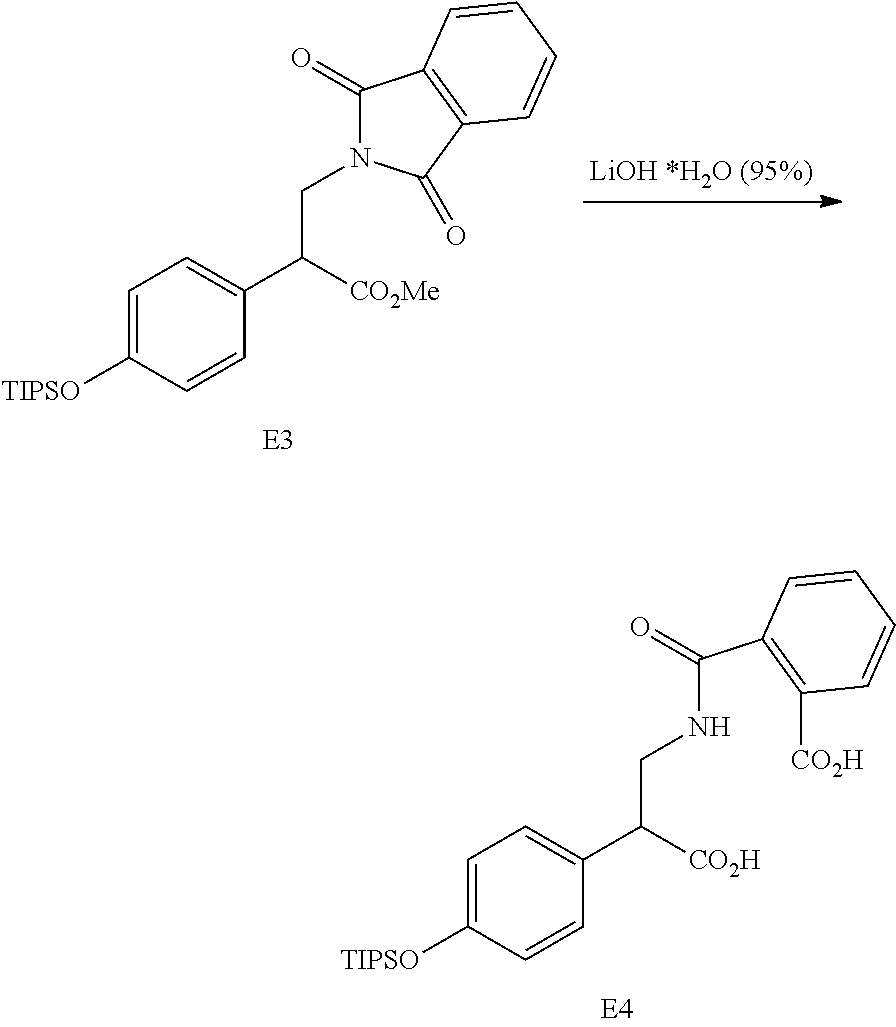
C1=C([TIPSO])C=CC(C([CO2Me])CN2C(=O)C3=C(C2=O)C=CC=C3)=C1.C1=C([TIPSO])C=CC(C([CO2H])CNC(C2=C([CO2H])C=CC=C2)=O)=C1
